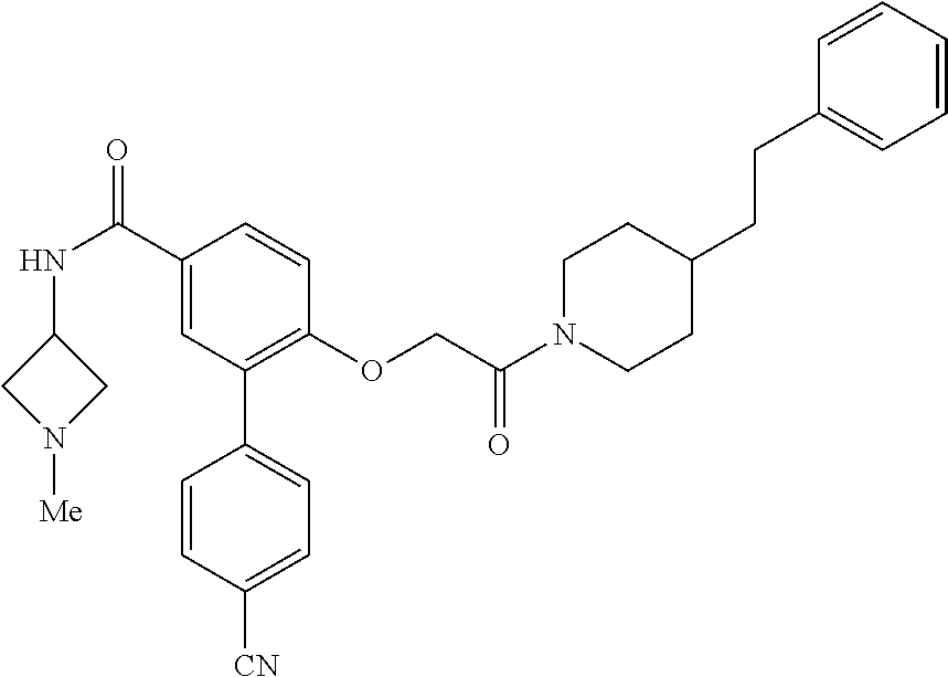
C1(C(NC2CN([Me])C2)=O)=CC(C2=CC=C([CN])C=C2)=C(OCC(N2CCC(CCC3=CC=CC=C3)CC2)=O)C=C1
